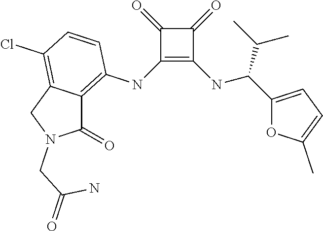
C1(NC2=C3C(=C(Cl)C=C2)CN(CC(=O)N)C3=O)=C(NC(C2=CC=C(C)O2)C(C)C)C(=O)C1=O
